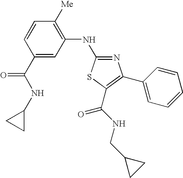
C1(C(NC2CC2)=O)=CC(NC2=NC(C3=CC=CC=C3)=C(C(NCC3CC3)=O)S2)=C([Me])C=C1
